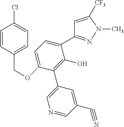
C1(OCC2=CC=C(Cl)C=C2)=CC=C(C2=NN(C)C([CF3])=C2)C(O)=C1C1=CN=CC(C#N)=C1
